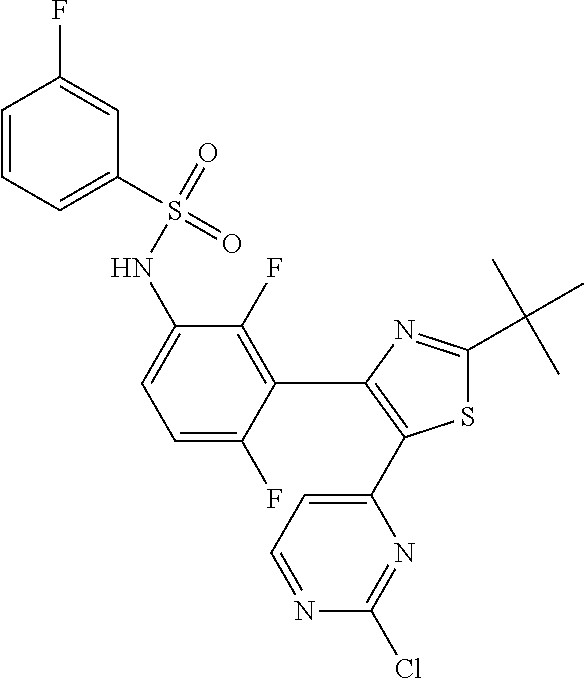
S1C(C(C)(C)C)=NC(C2=C(F)C(NS(=O)(=O)C3=CC=CC(F)=C3)=CC=C2F)=C1C1=CC=NC(Cl)=N1
